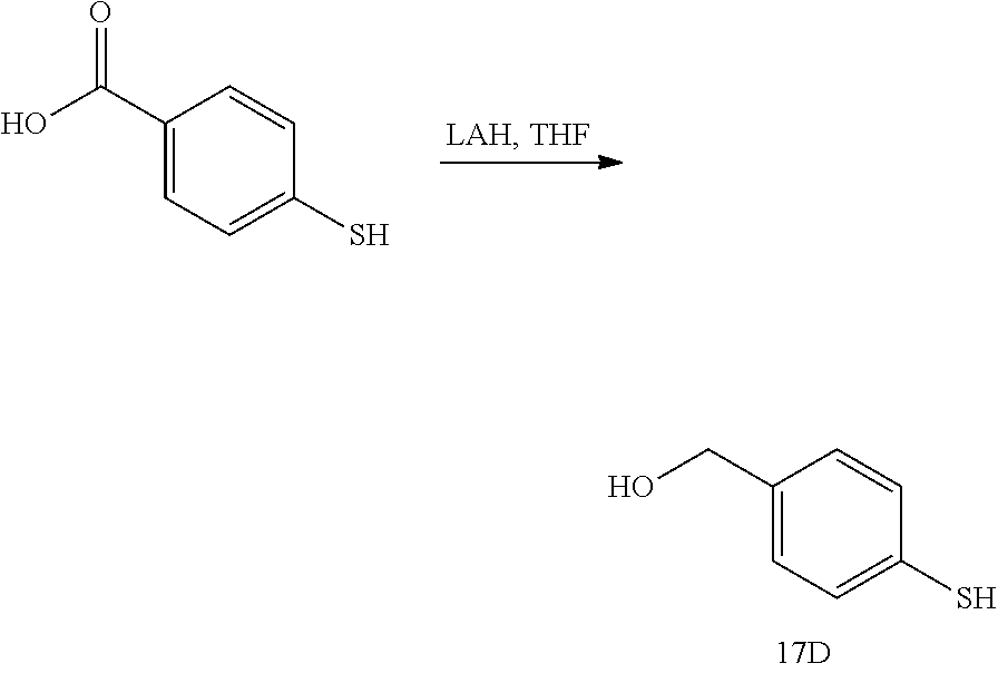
C1(CO)=CC=C(S)C=C1.C1(C(O)=O)=CC=C(S)C=C1
